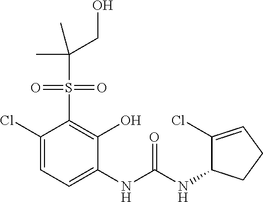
C1(Cl)=CC=C(NC(NC2C(Cl)=CCC2)=O)C(O)=C1S(=O)(=O)C(C)(CO)C
